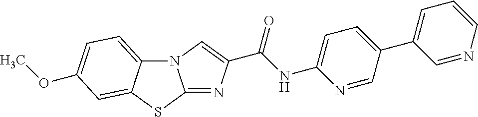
N12C3=CC=C(OC)C=C3SC1=NC(C(NC1=CC=C(C3=CC=CN=C3)C=N1)=O)=C2
